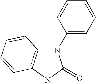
N1(C2=CC=CC=C2)C2=C(NC1=O)C=CC=C2
